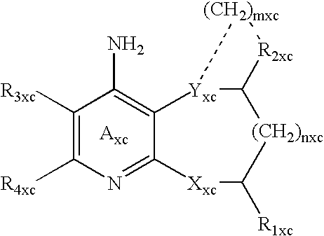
C1([R3xc])=C([R4xc])N=C([Xxc]C(C)[R1xc])C([Yxc](C([R2xc][(CH2)mxc])[(CH2)nxc])C)=C1N
